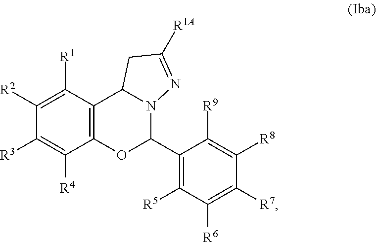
C12=C(C([R1])=C([R2])C([R3])=C1[R4])C1N(C(C3=C([R5])C([R6])=C([R7])C([R8])=C3[R9])O2)N=C([R1A])C1
